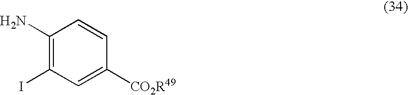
C1(N)=C(I)C=C([CO2R49])C=C1
